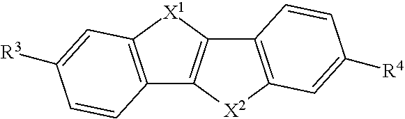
C12=C([X2]C3=C1C=CC([R4])=C3)C1=C([X1]2)C=C([R3])C=C1
